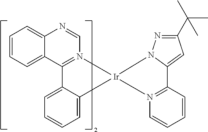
C12=CC=CC=C1C1=N(C=N2)[Ir]2(C3=CC=CC=C13)N1=C(C3=CC(C(C)(C)C)=NN32)C=CC=C1
